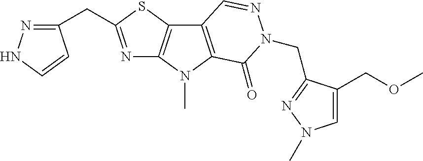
N1=C(CC2=NNC=C2)SC2=C1N(C)C1=C2C=NN(CC2=NN(C)C=C2COC)C1=O
